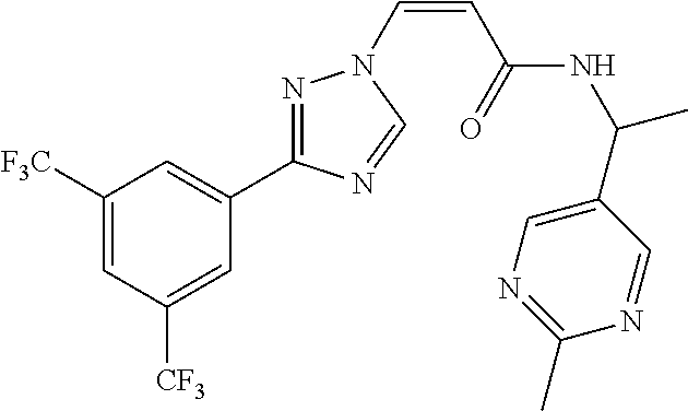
C1([F3C])=CC([CF3])=CC(C2=NN(C=CC(=O)NC(C3=CN=C(C)N=C3)C)C=N2)=C1
